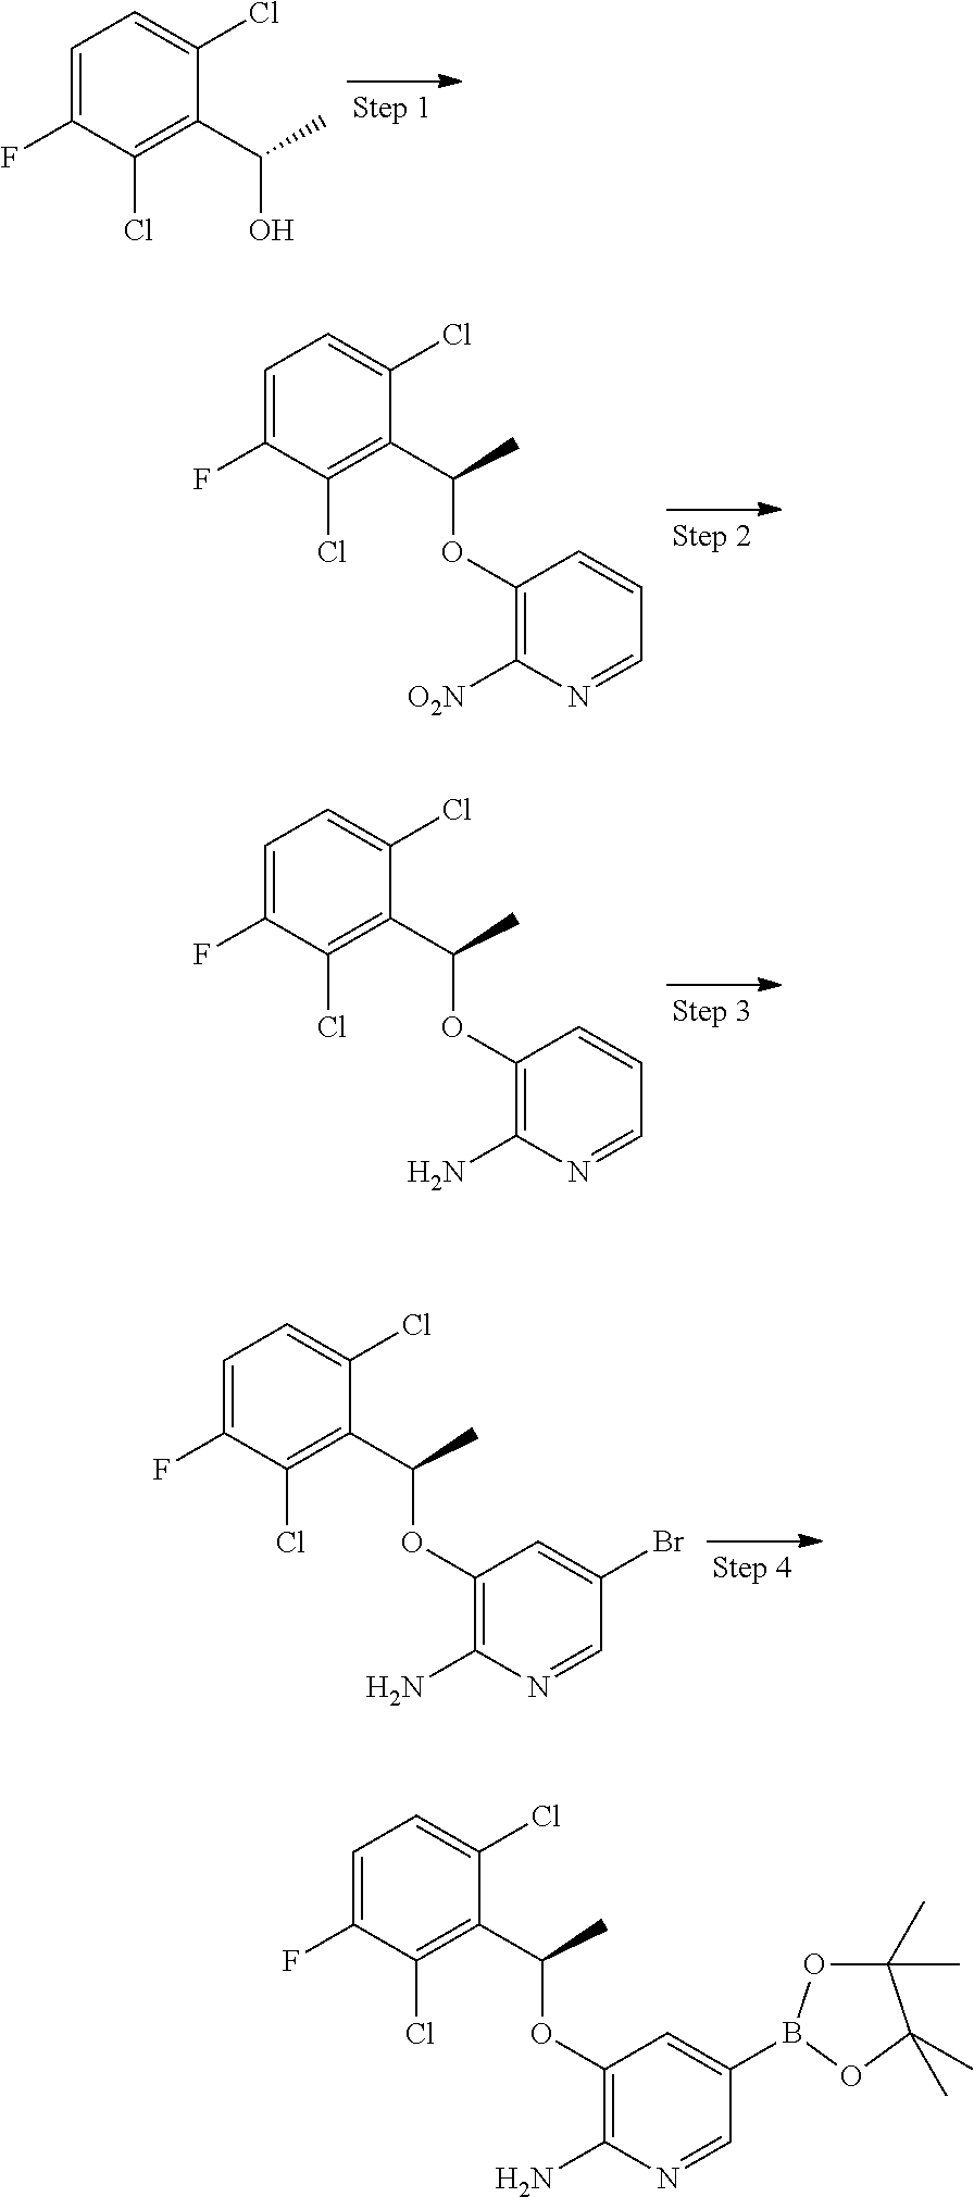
C1=C(F)C(Cl)=C(C(O)C)C(Cl)=C1.C1=C(F)C(Cl)=C(C(OC2=C([O2N])N=CC=C2)C)C(Cl)=C1.C1=C(F)C(Cl)=C(C(OC2=C(N)N=CC=C2)C)C(Cl)=C1.C1=C(F)C(Cl)=C(C(OC2=C(N)N=CC(Br)=C2)C)C(Cl)=C1.C1=C(F)C(Cl)=C(C(OC2=C(N)N=CC(B3OC(C)(C)C(C)(C)O3)=C2)C)C(Cl)=C1
